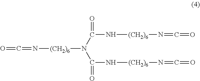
N([(CH2)6]N=C=O)C(=O)N(C(=O)N[(CH2)6]N=C=O)[(CH2)6]N=C=O
